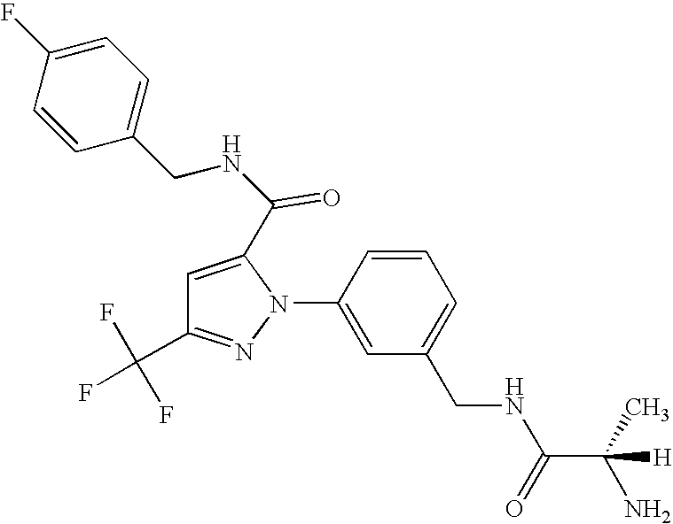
C1=CC(N2C(C(NCC3=CC=C(F)C=C3)=O)=CC(C(F)(F)F)=N2)=CC(CNC(C(C)(N)[H])=O)=C1
